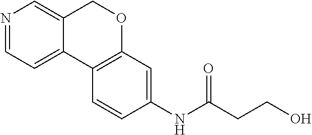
C12=CC=NC=C1COC1=C2C=CC(NC(CCO)=O)=C1
